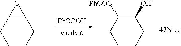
C1CCC2C(C1)O2.[PhCOOH].[catalyst].C1CCC(O)C([PhCOO])C1
